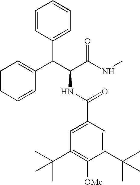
C(C(C(NC)=O)NC(C1=CC(C(C)(C)C)=C([OMe])C(C(C)(C)C)=C1)=O)(C1=CC=CC=C1)C1=CC=CC=C1
